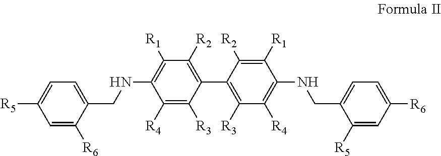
C1([R4])=C([R3])C(C2=C([R3])C([R4])=C(NCC3=CC=C([R6])C=C3[R5])C([R1])=C2[R2])=C([R2])C([R1])=C1NCC1=CC=C([R5])C=C1[R6]
